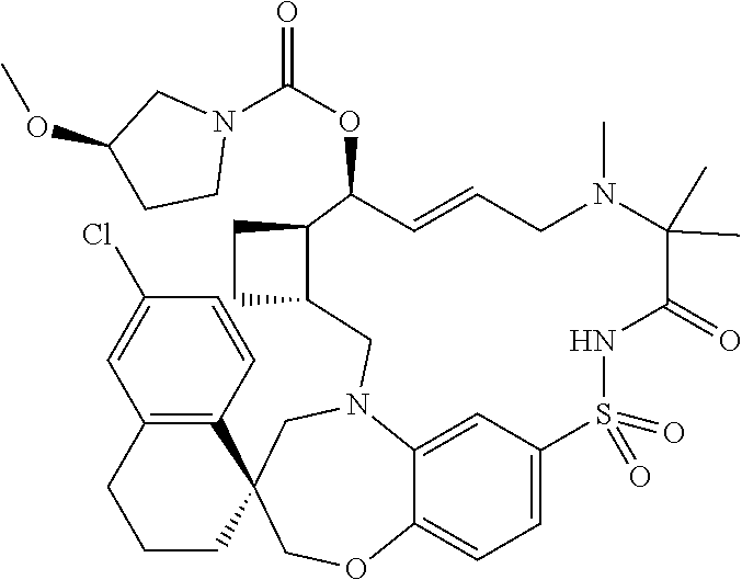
C12=CC3=CC=C1OCC1(CN2CC2CCC2C(OC(N2CC(OC)CC2)=O)C=CCN(C)C(C)(C)C(=O)NS3(=O)=O)C2=C(CCC1)C=C(Cl)C=C2
